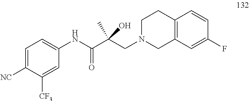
C1=C([NC])C([CF3])=CC(NC(C(CN2CC3=C(CC2)C=CC(F)=C3)(C)O)=O)=C1
